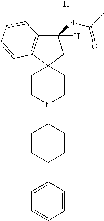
C1(NC(=O)C)([H])C2=C(C3(C1)CCN(C1CCC(C4=CC=CC=C4)CC1)CC3)C=CC=C2.[H]
